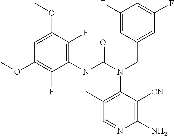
C1=C(OC)C(F)=C(N2CC3=C(N(CC4=CC(F)=CC(F)=C4)C2=O)C([CN])=C(N)N=C3)C(F)=C1OC
